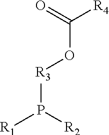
O=C([R4])O[R3]P([R1])[R2]
